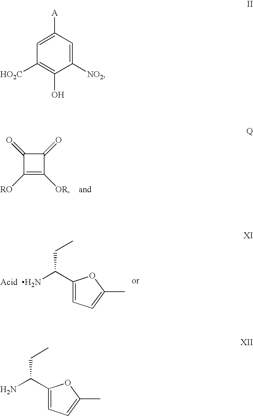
C1([RO])=C([OR])C(=O)C1=O.NC(C1=CC=C(C)O1)CC.C1([NO2])=CC([A])=CC([HO2C])=C1O.NC(C1=CC=C(C)O1)CC
